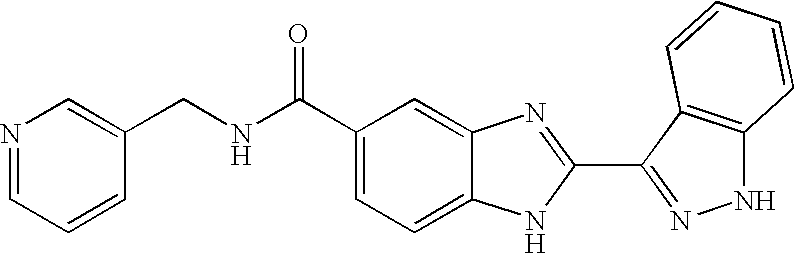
C1=C2C(=CC(C(NCC3=CN=CC=C3)=O)=C1)N=C(C1=NNC3=C1C=CC=C3)N2
